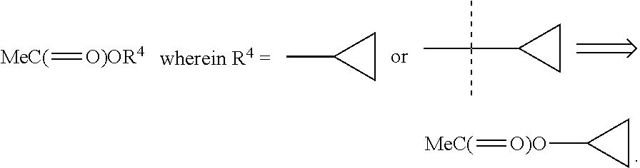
[O)O](=[MeC(])C1CC1.[MeC(]=[O)OR4].CC1CC1.CC(C)(C)C1CC1
